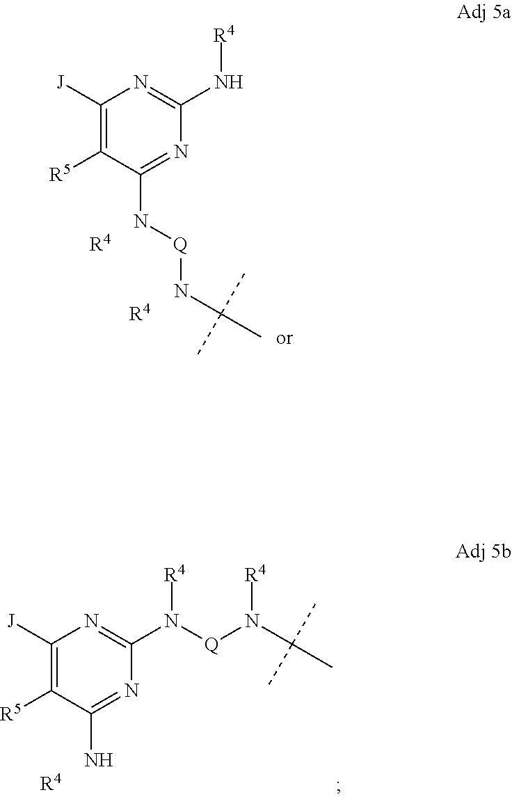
C1([J])=C([R5])C(N[Q]NC(C)(C)C)=NC(N[R4])=N1.[R4].[R4].C1([J])=C([R5])C(N)=NC(N([R4])[Q]N([R4])C(C)(C)C)=N1.[R4]
